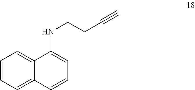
C1(NCCC#C)=CC=CC2=CC=CC=C12
